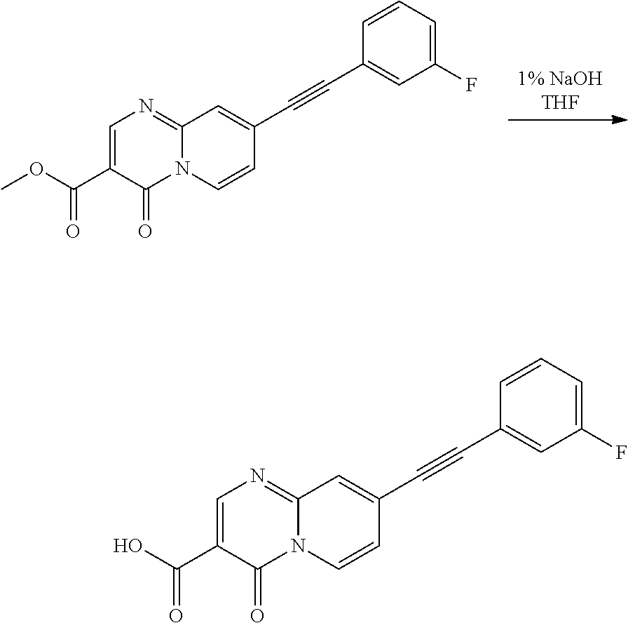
N12C(=NC=C(C(O)=O)C1=O)C=C(C#CC1=CC(F)=CC=C1)C=C2.[1% NaOHTHF].N12C(=NC=C(C(OC)=O)C1=O)C=C(C#CC1=CC(F)=CC=C1)C=C2
